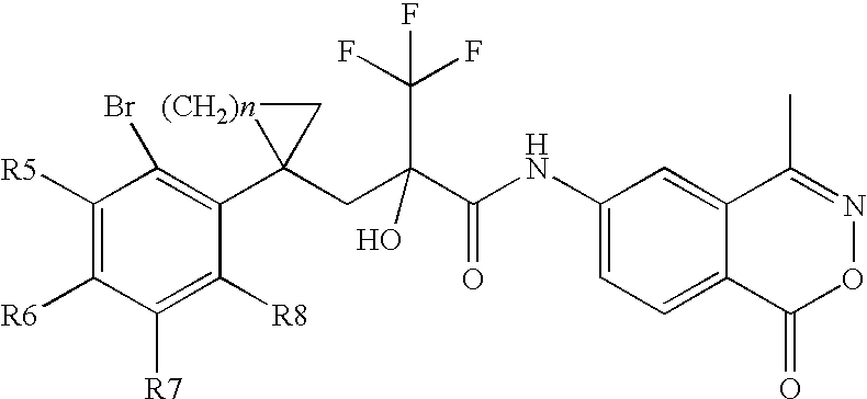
C1([R7])=C([R8])C(C2(CC(C(NC3=CC=C4C(=C3)C(C)=NOC4=O)=O)(C(F)(F)F)O)[(CH2)n]C2)=C(Br)C([R5])=C1[R6]
